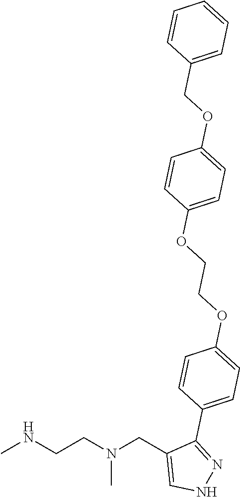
CNCCN(CC1=CNN=C1C1=CC=C(OCCOC2=CC=C(OCC3=CC=CC=C3)C=C2)C=C1)C
